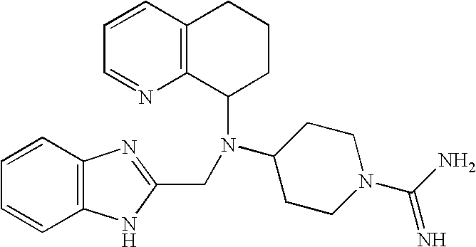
C12=C(C=CC=N1)CCCC2N(C1CCN(C(=N)N)CC1)CC1=NC2=C(N1)C=CC=C2
